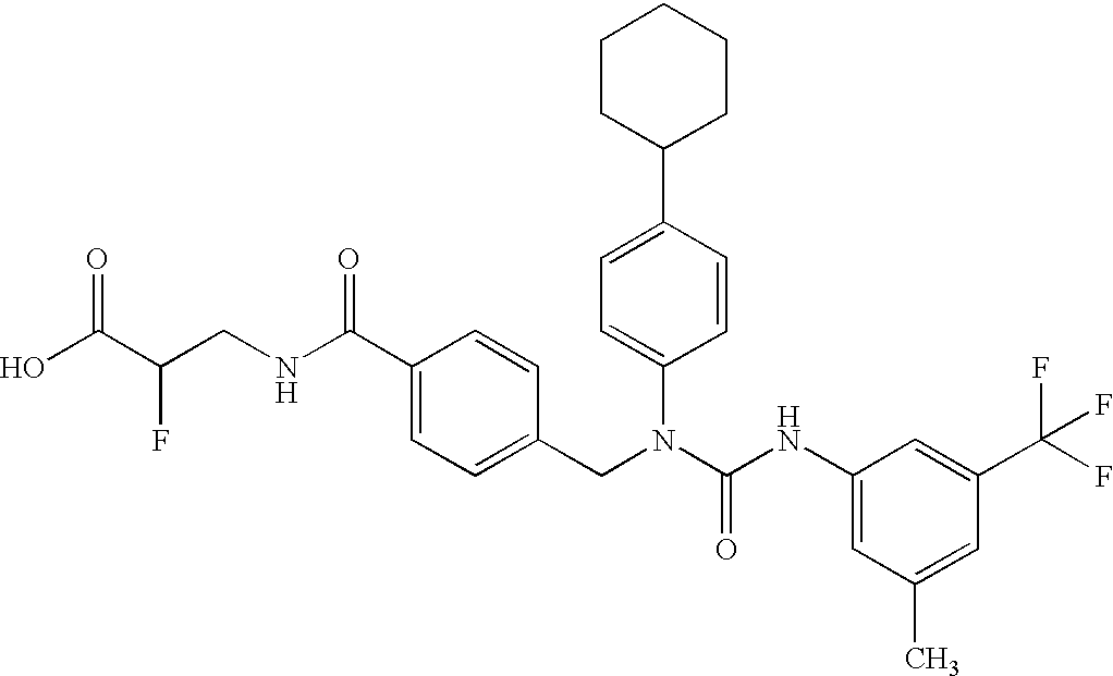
OC(C(CNC(C1=CC=C(CN(C(NC2=CC(C)=CC(C(F)(F)F)=C2)=O)C2=CC=C(C3CCCCC3)C=C2)C=C1)=O)F)=O
